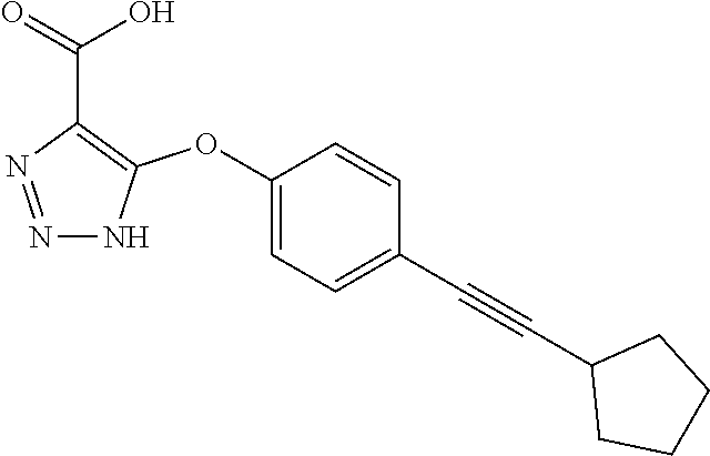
C1(OC2=C(C(=O)O)N=NN2)=CC=C(C#CC2CCCC2)C=C1
